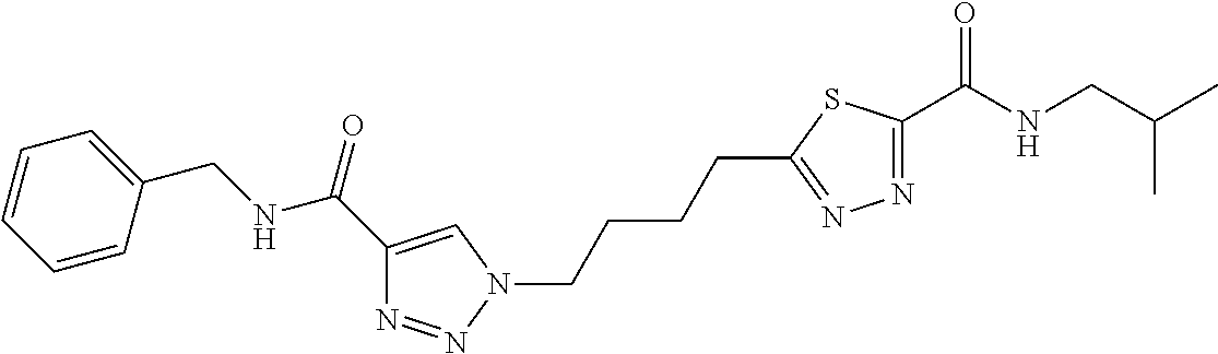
C1=CC(CNC(C2=CN(CCCCC3=NN=C(C(NCC(C)C)=O)S3)N=N2)=O)=CC=C1
